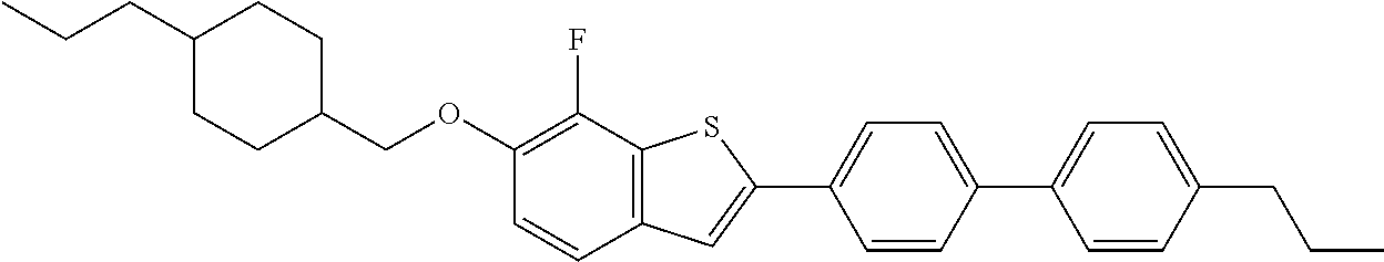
C1(COC2=C(F)C3=C(C=C2)C=C(C2=CC=C(C4=CC=C(CCC)C=C4)C=C2)S3)CCC(CCC)CC1
